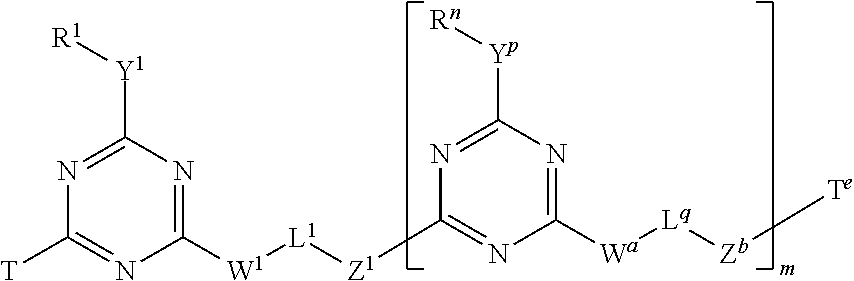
C1([Y1][R1])=NC([T])=NC([W1][L1][Z1]C2=NC([Wa][Lq][Zb][Te])=NC([Yp][Rn])=N2)=N1
